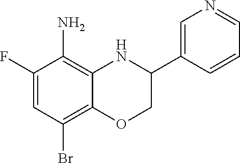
C1(F)=CC(Br)=C2C(=C1N)NC(C1=CN=CC=C1)CO2
